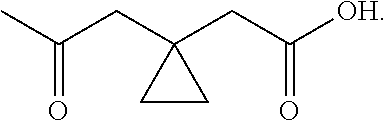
CC(CC1(CC([OH])=O)CC1)=O
